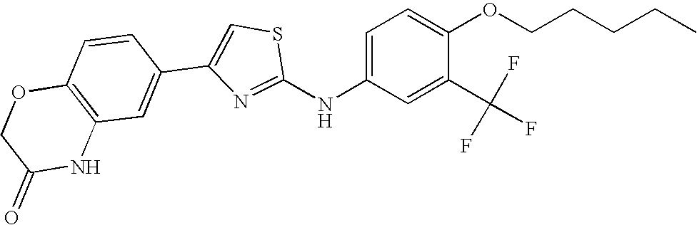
C12=C(C=C(C3=CSC(NC4=CC=C(OCCCCC)C(C(F)(F)F)=C4)=N3)C=C1)NC(=O)CO2
